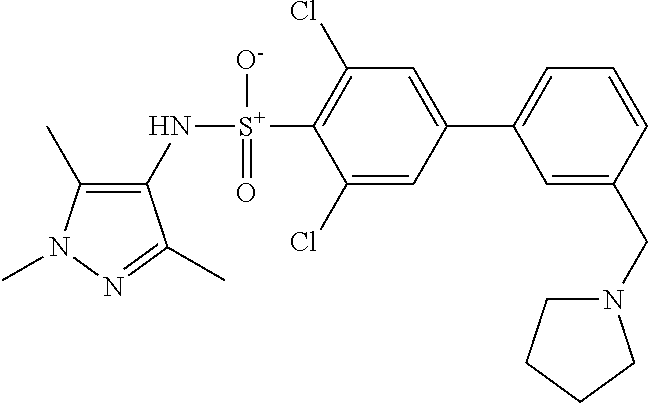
C1(C)=C(N[S+](C2=C(Cl)C=C(C3=CC=CC(CN4CCCC4)=C3)C=C2Cl)([O-])=O)C(C)=NN1C
